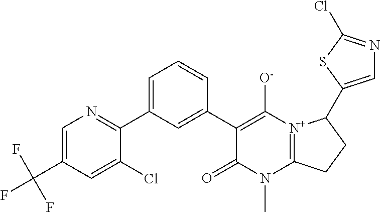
C1(C2=NC=C(C(F)(F)F)C=C2Cl)=CC=CC(C2=C([O-])[N+]3=C(N(C)C2=O)CCC3C2=CN=C(Cl)S2)=C1
